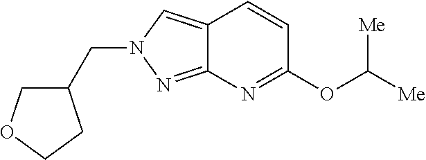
C1(OC([Me])[Me])=NC2=NN(CC3COCC3)C=C2C=C1
